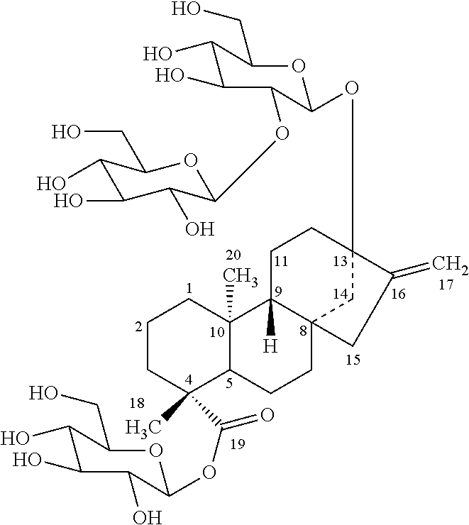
C1CC(C)(C(=O)OC2OC(CO)C(O)C(O)C2O)C2C(C)(C1)C1([H])C3(CC2)CC(OC2OC(CO)C(O)C(O)C2OC2OC(CO)C(O)C(O)C2O)(CC1)C(=C)C3
